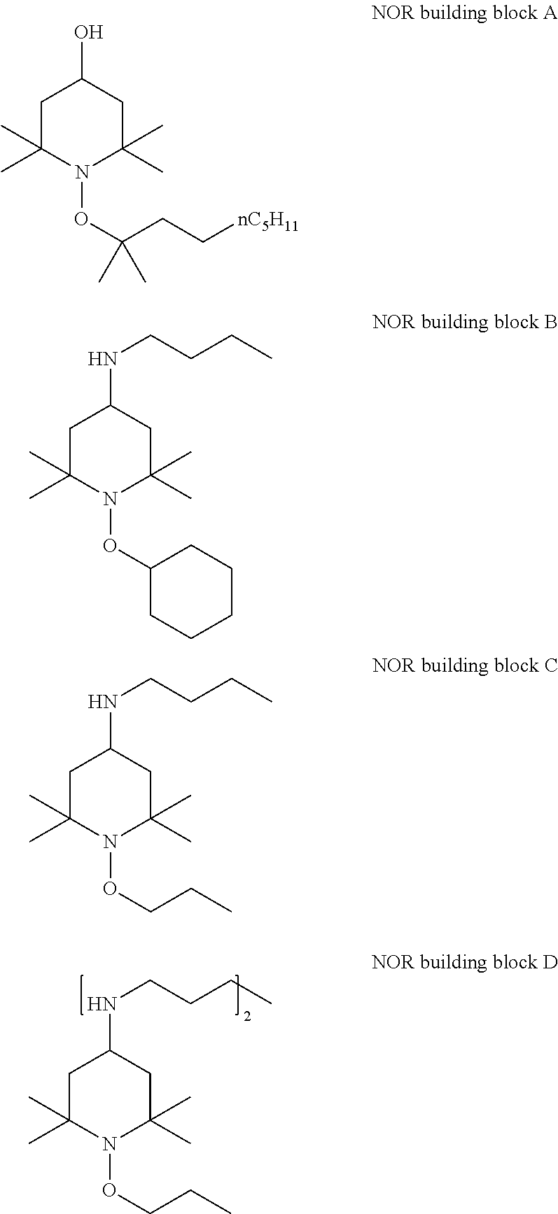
C1C(C)(C)N(OCCC)C(C)(C)CC1NCCCC.C1C(C)(C)N(OC(CC[nC5H11])(C)C)C(C)(C)CC1O.C1C(C)(C)N(OC2CCCCC2)C(C)(C)CC1NCCCC.C1C(C)(C)N(OCCC)C(C)(C)CC1NCCCC
